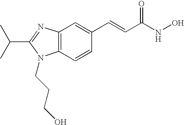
C(C1=NC2=C(C=CC(C=CC(NO)=O)=C2)N1CCCO)(C)C
